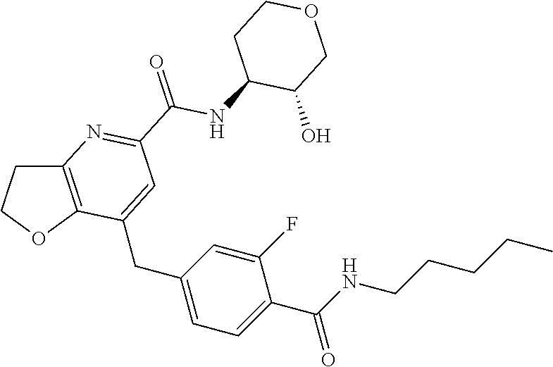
C(C1=CC=C(CC2=CC(C(NC3C(O)COCC3)=O)=NC3=C2OCC3)C=C1F)(NCCCCC)=O
